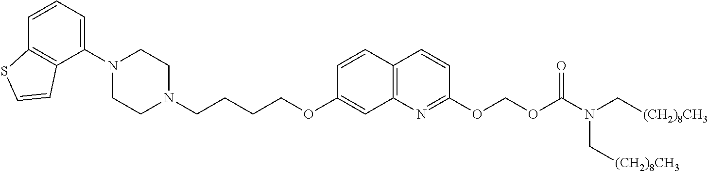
C1=CC2=C(C(N3CCN(CCCCOC4=CC5=C(C=C4)C=CC(OCOC(N(C[(CH2)8CH3])C[(CH2)8CH3])=O)=N5)CC3)=C1)C=CS2
